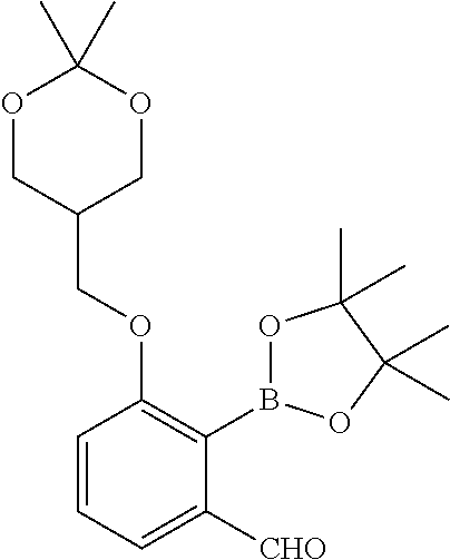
O1CC(COC2=C(B3OC(C)(C)C(C)(C)O3)C([CHO])=CC=C2)COC1(C)C
